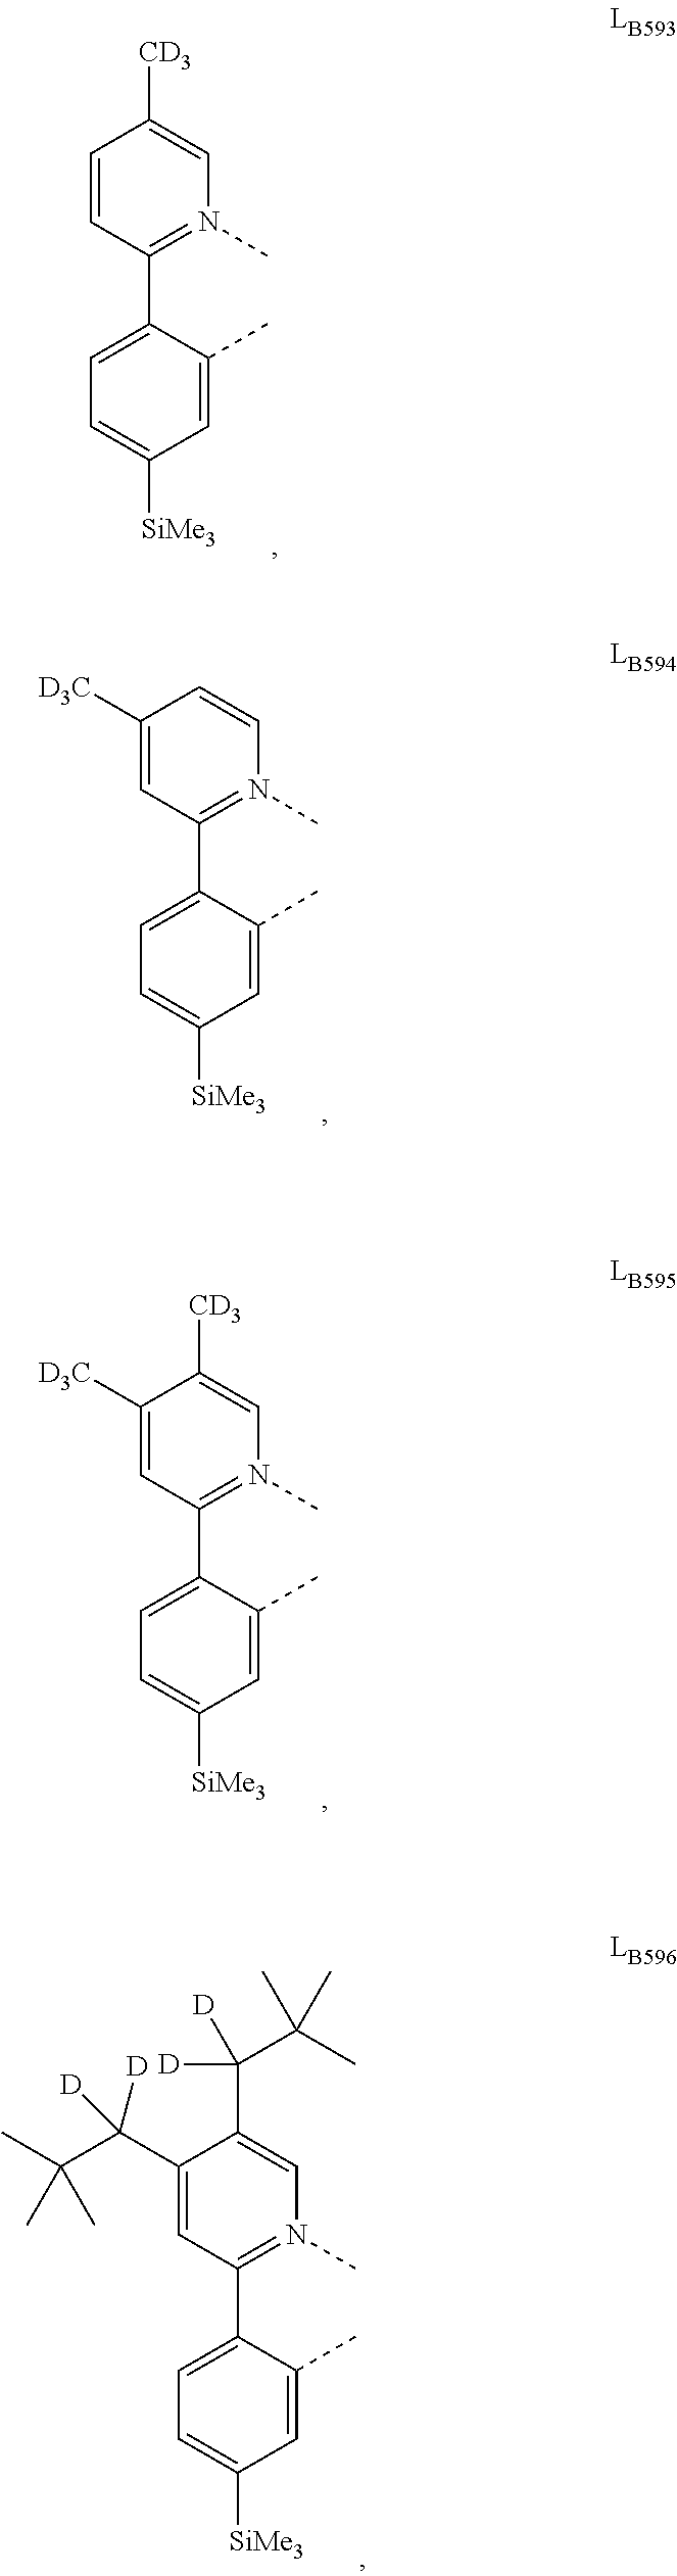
C1=CC(C2=CC=C([SiMe3])C=C2C)=N(C)C=C1[CD3].C1([D3C])=CC(C2=CC=C([SiMe3])C=C2C)=N(C)C=C1.C1([D3C])=CC(C2=CC=C([SiMe3])C=C2C)=N(C)C=C1[CD3].C1(C(C(C)(C)C)([D])[D])=CC(C2=CC=C([SiMe3])C=C2C)=N(C)C=C1C(C(C)(C)C)([D])[D]
